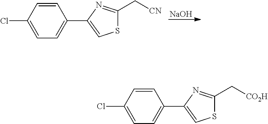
[NaOH].C1=CC(Cl)=CC=C1C1=CSC(C[CN])=N1.C1=CC(Cl)=CC=C1C1=CSC(C[CO2H])=N1
